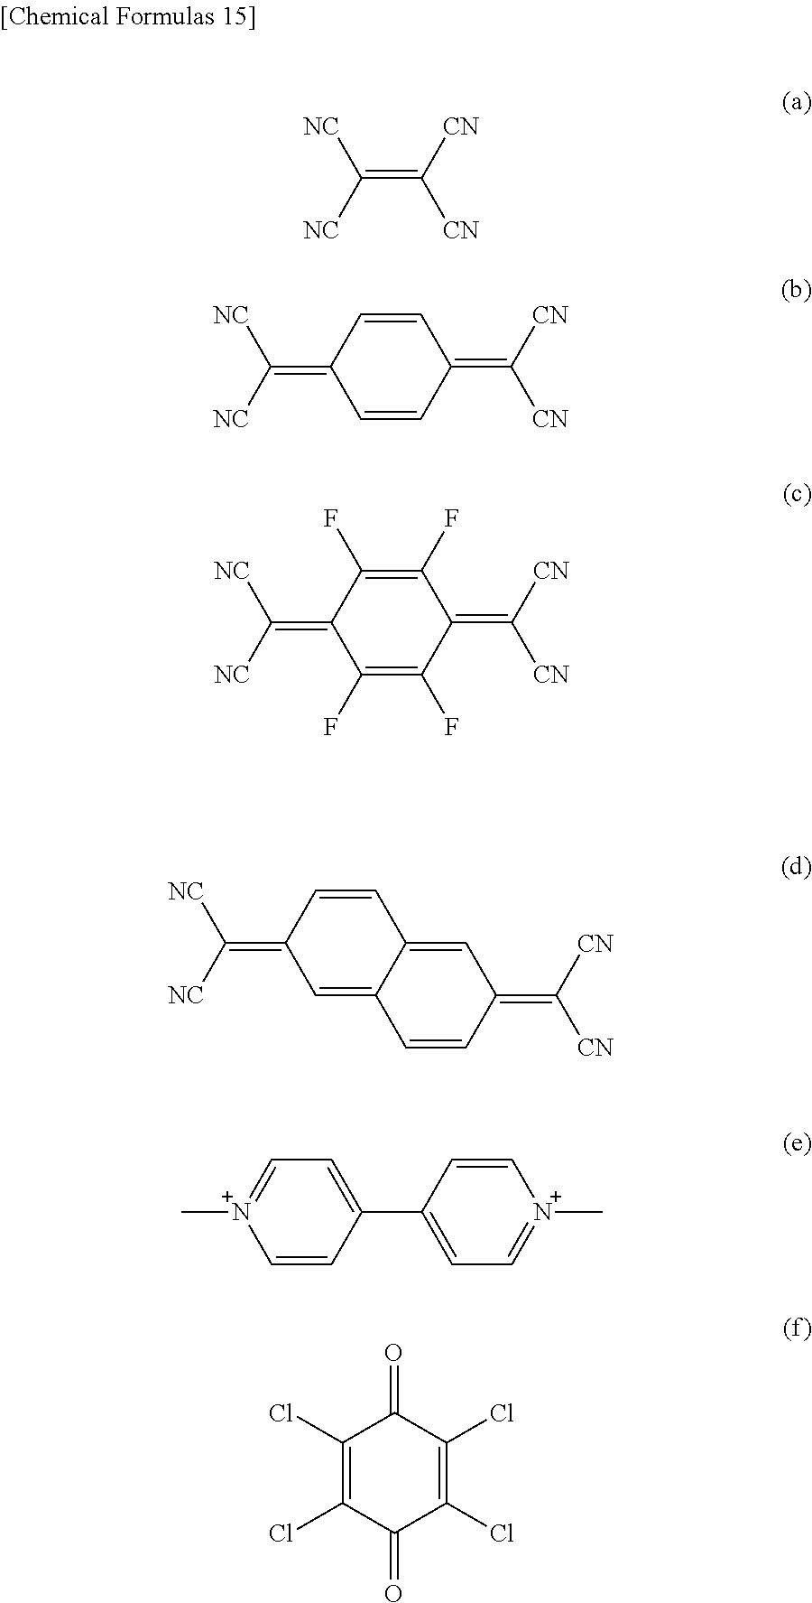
C(=C([CN])[CN])([NC])[NC].C1=CC(=C([NC])[NC])C=CC1=C([CN])[CN].C1(F)=C(F)C(=C([NC])[NC])C(F)=C(F)C1=C([CN])[CN].C1=CC(=C([NC])[NC])C=C2C1=CC(=C([CN])[CN])C=C2.C1=CC(C2=CC=[N+](C)C=C2)=CC=[N+]1C.C1(Cl)=C(Cl)C(=O)C(Cl)=C(Cl)C1=O
